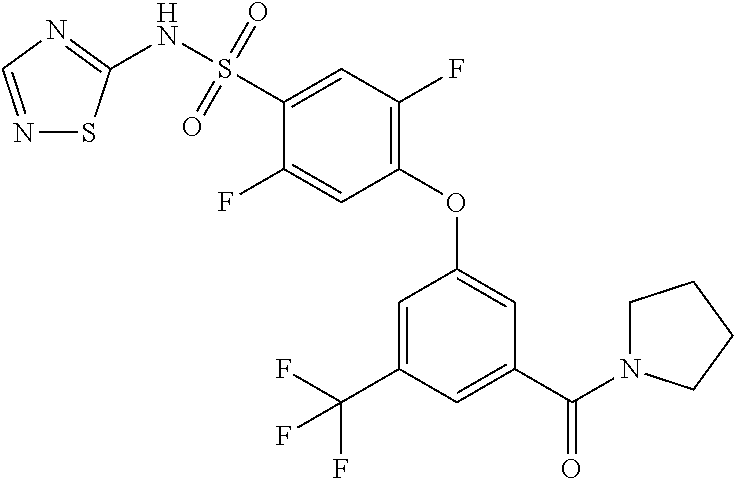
N1=CN=C(NS(C2=CC(F)=C(OC3=CC(C(=O)N4CCCC4)=CC(C(F)(F)F)=C3)C=C2F)(=O)=O)S1
